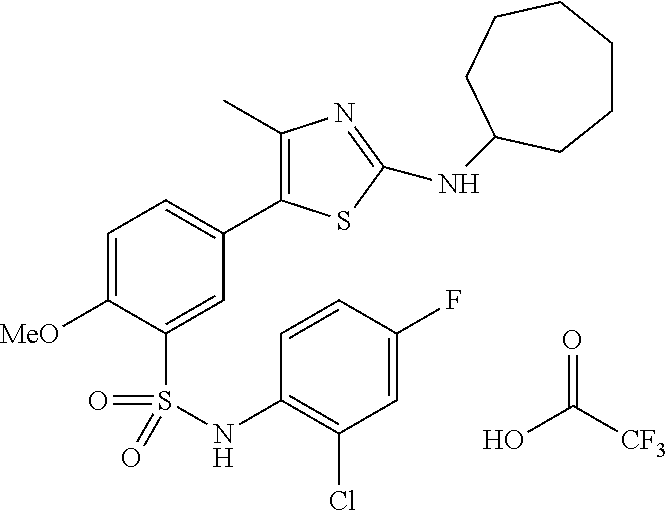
OC([CF3])=O.C1=C([MeO])C(S(NC2=C(Cl)C=C(F)C=C2)(=O)=O)=CC(C2=C(C)N=C(NC3CCCCCC3)S2)=C1
